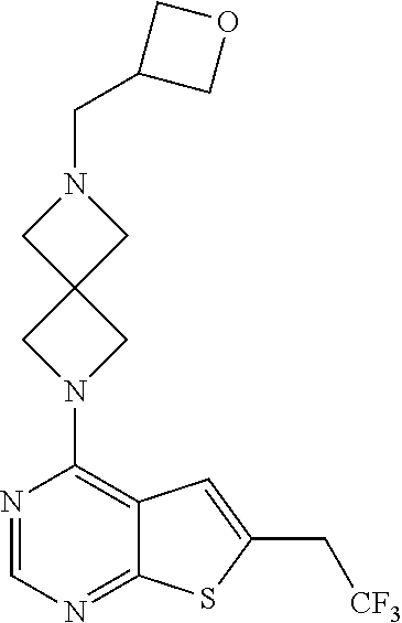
N1=CN=C2C(=C1N1CC3(C1)CN(CC1COC1)C3)C=C(C[CF3])S2
